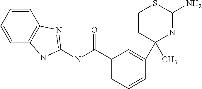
C1(C)(C2=CC(C(NC3=NC4=C(C=CC=C4)N3)=O)=CC=C2)N=C(N)SCC1
